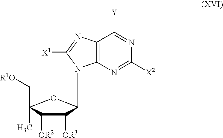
C1([OR3])C([OR2])C(C[R1O])(C)OC1N1C2=C(C([Y])=NC([X2])=N2)N=C1[X1]
